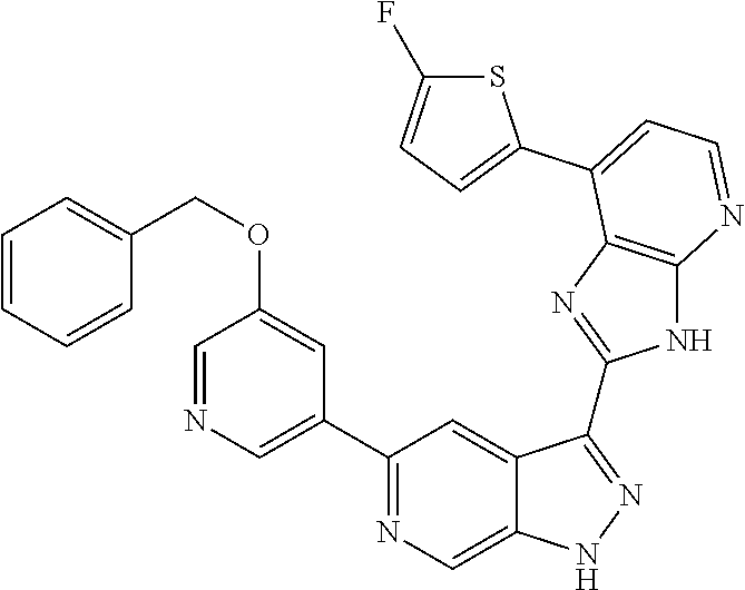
C1(C2=NC=C3C(=C2)C(C2=NC4=C(N2)N=CC=C4C2=CC=C(F)S2)=NN3)=CN=CC(OCC2=CC=CC=C2)=C1
